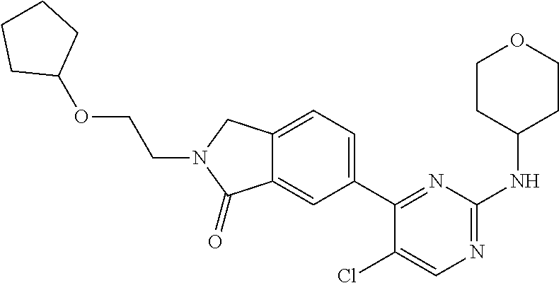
C1(Cl)=CN=C(NC2CCOCC2)N=C1C1=CC=C2C(=C1)C(=O)N(CCOC1CCCC1)C2
